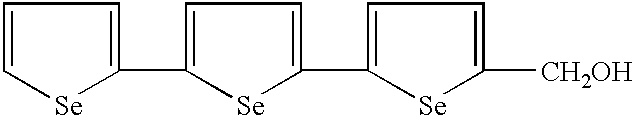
C1(C2=CC=C(C3=CC=C([CH2OH])[Se]3)[Se]2)=CC=C[Se]1
